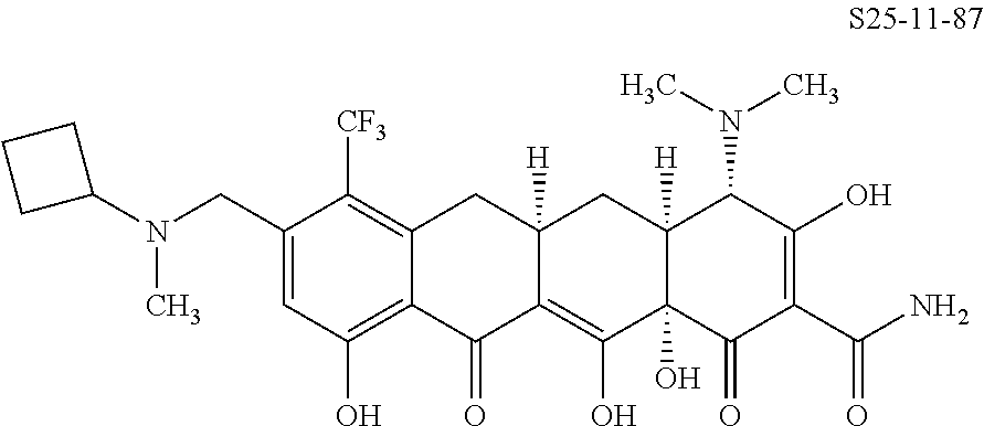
C1(CN(C)C2CCC2)=CC(O)=C2C(=C1[CF3])CC1([H])C(=C(O)C3(O)C([H])(C1)C(N(C)C)C(O)=C(C(N)=O)C3=O)C2=O
